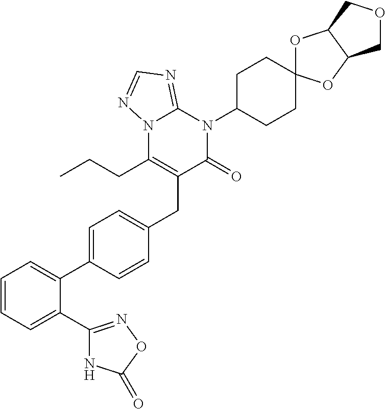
C1=CC=C(C2=NOC(=O)N2)C(C2=CC=C(CC3=C(CCC)N4C(=NC=N4)N(C4CCC5(CC4)OC4C(O5)COC4)C3=O)C=C2)=C1
